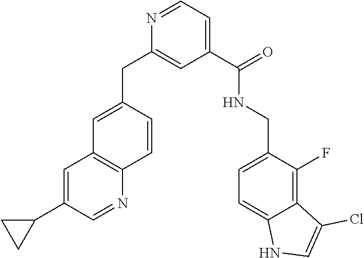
C1=C(C2CC2)C=NC2=C1C=C(CC1=CC(C(=O)NCC3=CC=C4C(=C3F)C(Cl)=CN4)=CC=N1)C=C2
